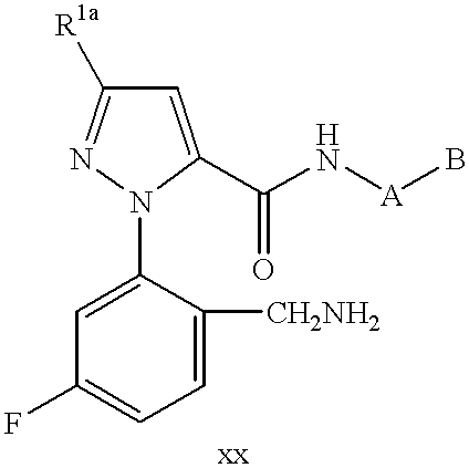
C1=C(N2C(C(N[A]B)=O)=CC([R1a])=N2)C([CH2NH2])=CC=C1F
